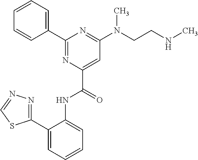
C1(C2=NC(C(=O)NC3=CC=CC=C3C3=NN=CS3)=CC(N(CCNC)C)=N2)=CC=CC=C1
